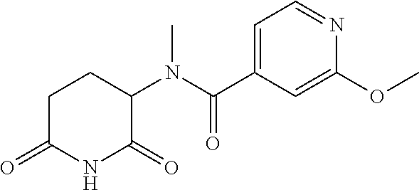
C1C(=O)NC(=O)C(N(C(C2=CC=NC(OC)=C2)=O)C)C1
